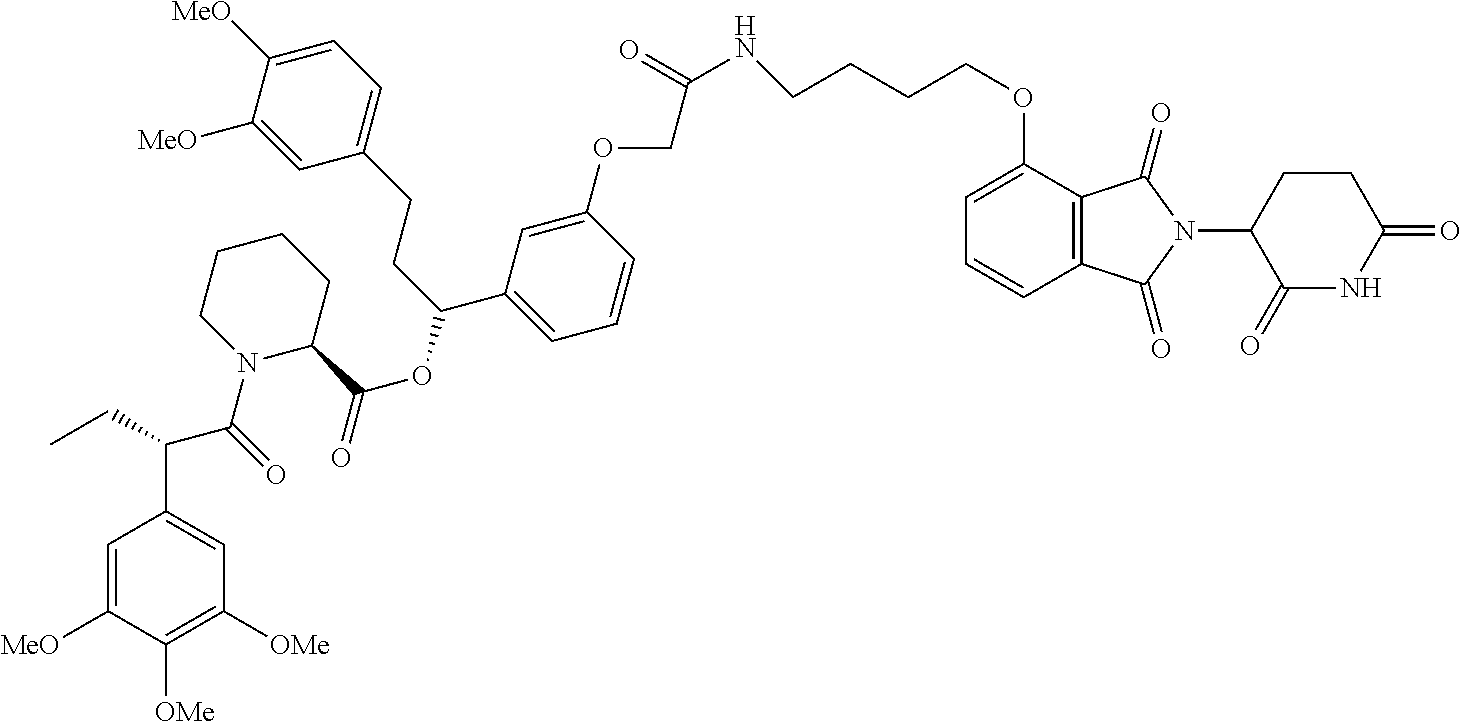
C1=C([MeO])C([OMe])=C([OMe])C=C1C(C(N1C(C(OC(C2=CC=CC(OCC(NCCCCOC3=CC=CC4=C3C(=O)N(C3CCC(=O)NC3=O)C4=O)=O)=C2)CCC2=CC=C([MeO])C([MeO])=C2)=O)CCCC1)=O)CC
